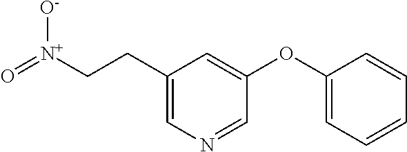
C1(CC[N+](=O)[O-])=CN=CC(OC2=CC=CC=C2)=C1
